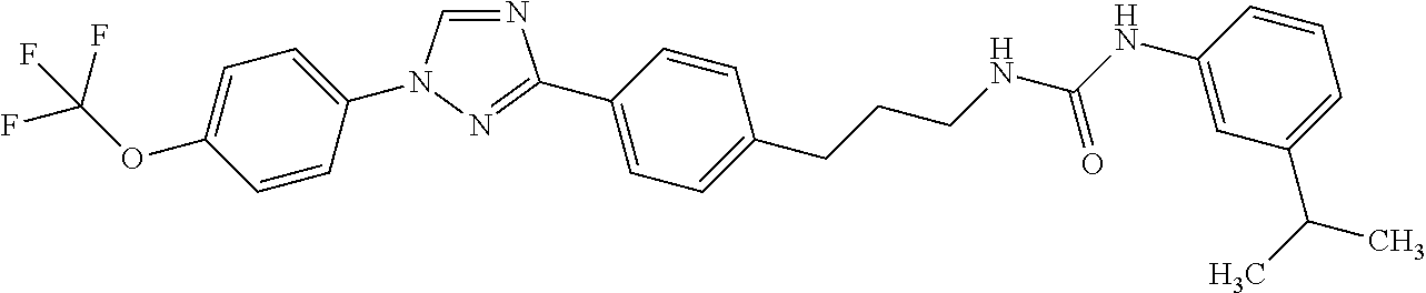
C1=C(OC(F)(F)F)C=CC(N2C=NC(C3=CC=C(CCCNC(NC4=CC(C(C)C)=CC=C4)=O)C=C3)=N2)=C1
